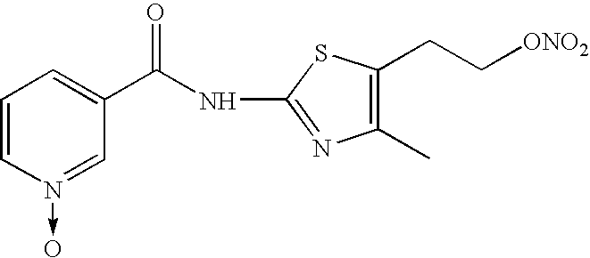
C1=CN(->O)=CC(C(NC2=NC(C)=C(CC[ONO2])S2)=O)=C1
